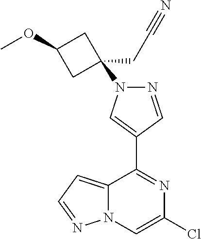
C12=CC=NN1C=C(Cl)N=C2C1=CN(C2(CC#N)CC(OC)C2)N=C1
